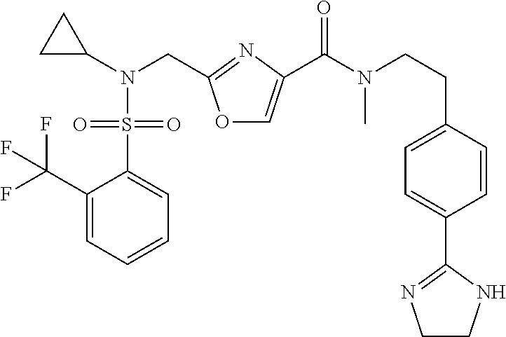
C1C(N(CC2=NC(C(N(CCC3=CC=C(C4=NCCN4)C=C3)C)=O)=CO2)S(C2=CC=CC=C2C(F)(F)F)(=O)=O)C1
